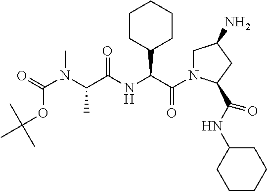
C(OC(N(C(C(NC(C(=O)N1CC(N)CC1C(NC1CCCCC1)=O)C1CCCCC1)=O)C)C)=O)(C)(C)C
